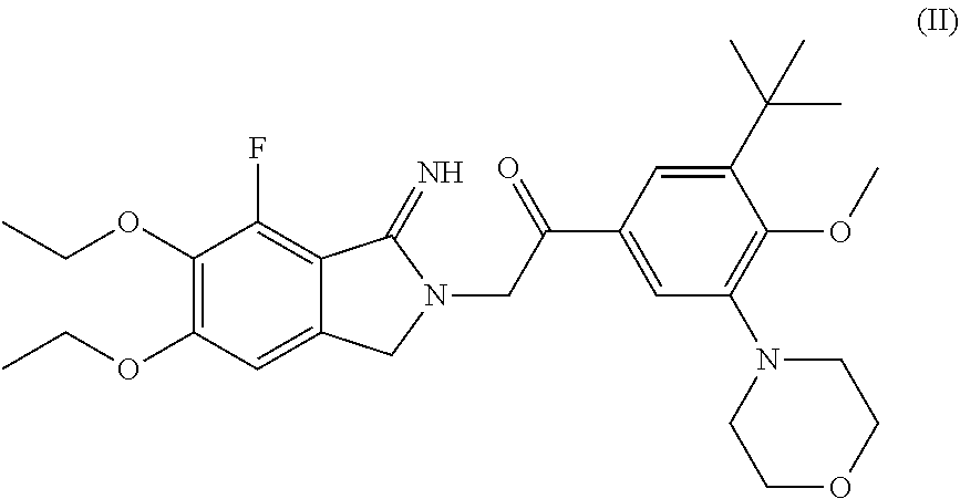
C1(OCC)=C(OCC)C=C2C(=C1F)C(=N)N(CC(C1=CC(N3CCOCC3)=C(OC)C(C(C)(C)C)=C1)=O)C2
